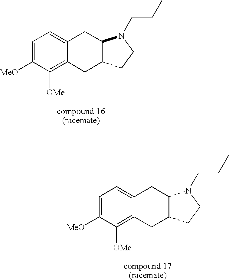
C1=C([MeO])C([OMe])=C2C(=C1)CC1C(C2)CCN1CCC.C1=C([MeO])C([OMe])=C2C(=C1)CC1C(C2)CCN1CCC
